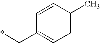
C1=CC(C)=CC=C1C*
